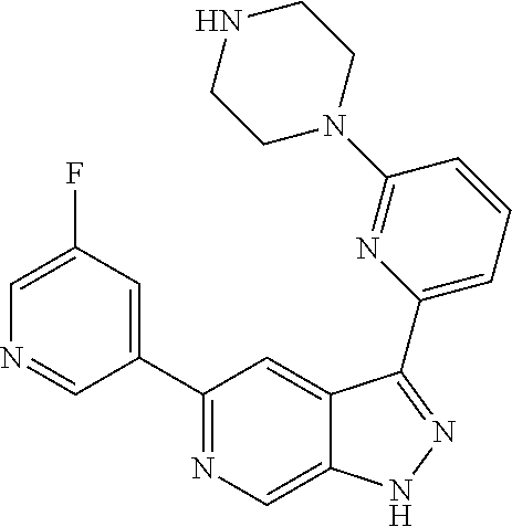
C1(C2=CC(F)=CN=C2)=NC=C2C(=C1)C(C1=CC=CC(N3CCNCC3)=N1)=NN2
